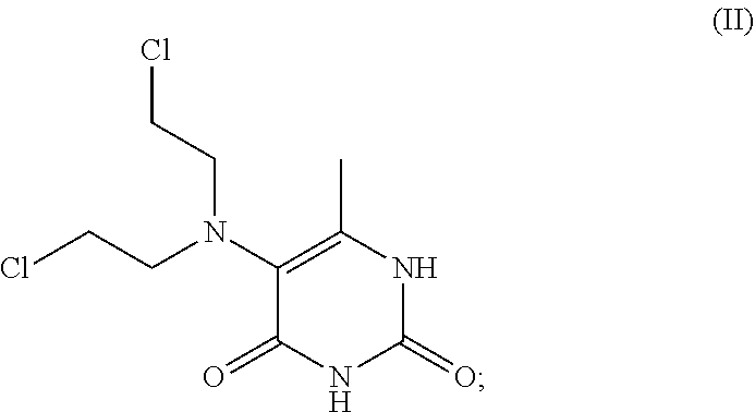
C1(N(CCCl)CCCl)=C(C)NC(=O)NC1=O
